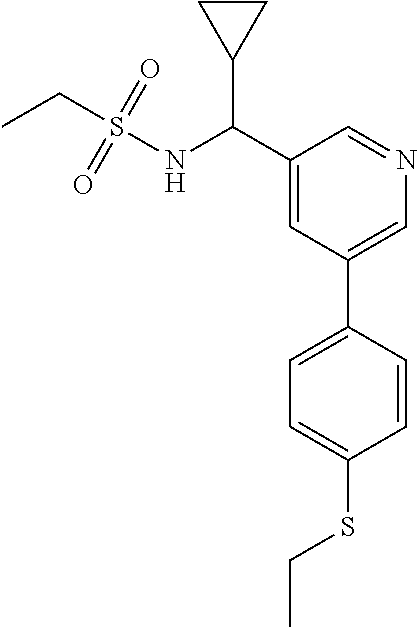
C1(C(NS(=O)(=O)CC)C2CC2)=CC(C2=CC=C(SCC)C=C2)=CN=C1
